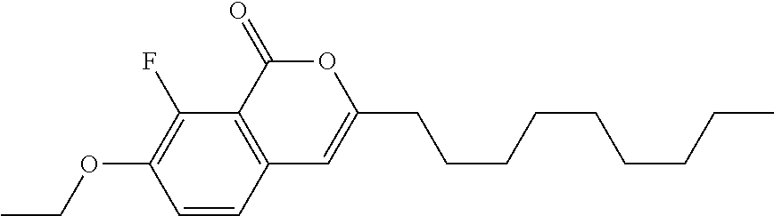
C1=CC2=C(C(F)=C1OCC)C(=O)OC(CCCCCCCCC)=C2
